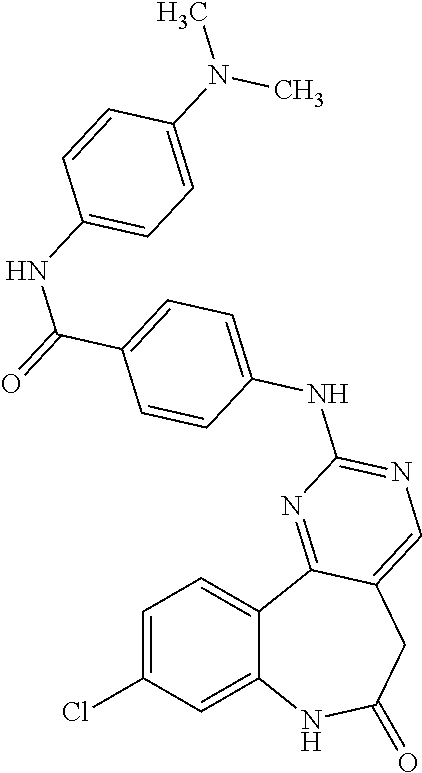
C1=C(Cl)C=C2C(=C1)C1=NC(NC3=CC=C(C(=O)NC4=CC=C(N(C)C)C=C4)C=C3)=NC=C1CC(=O)N2
